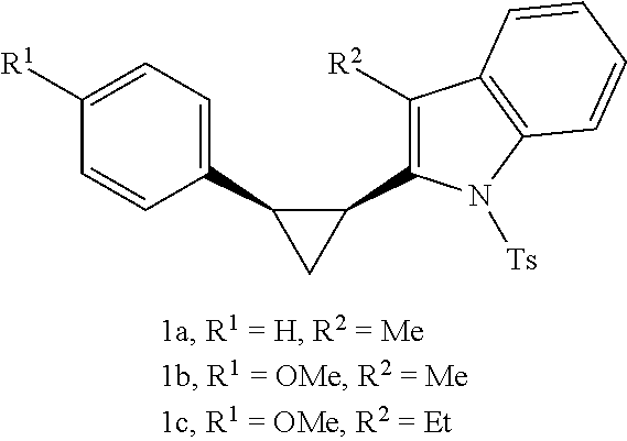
C1(C2CC2C2=C([R2])C3=C(N2[Ts])C=CC=C3)=CC=C([R1])C=C1
